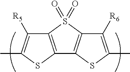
C1([R5])=C(C)SC2=C1S(=O)(=O)C1=C2SC(C)=C1[R6]
